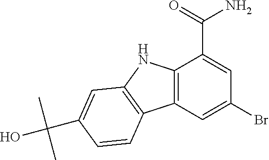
C12=C(C=C(Br)C=C1C(=O)N)C1=C(N2)C=C(C(C)(C)O)C=C1
